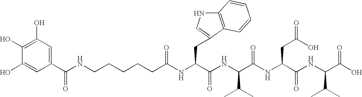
C1(O)=C(O)C=C(C(NCCCCCC(NC(C(NC(C(NC(C(NC(C(O)=O)C(C)C)=O)CC(=O)O)=O)C(C)C)=O)CC2=CNC3=C2C=CC=C3)=O)=O)C=C1O
